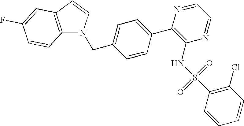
C12=C(C=CN1CC1=CC=C(C3=C(NS(C4=C(Cl)C=CC=C4)(=O)=O)N=CC=N3)C=C1)C=C(F)C=C2
